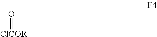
[ClCOR]=O
